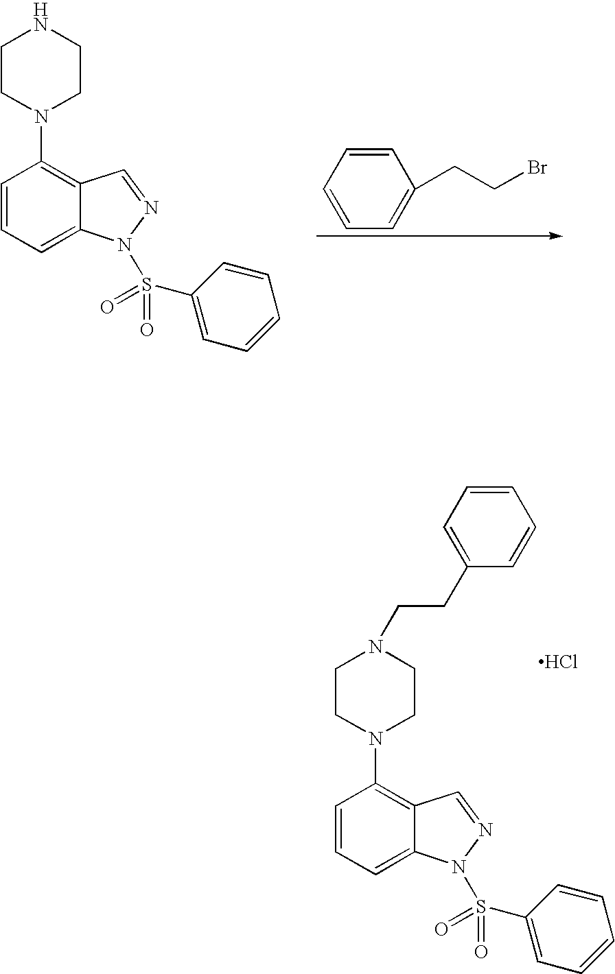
Cl.N1(CCC2=CC=CC=C2)CCN(C2=C3C(=CC=C2)N(S(=O)(=O)C2=CC=CC=C2)N=C3)CC1.N1CCN(C2=C3C(=CC=C2)N(S(=O)(=O)C2=CC=CC=C2)N=C3)CC1.C1=CC=CC=C1CCBr
